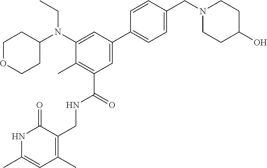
N1C(C)=CC(C)=C(CNC(C2=C(C)C(N(C3CCOCC3)CC)=CC(C3=CC=C(CN4CCC(O)CC4)C=C3)=C2)=O)C1=O
